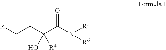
[R]CCC(C(N([R5])[R6])=O)(O)[R4]
